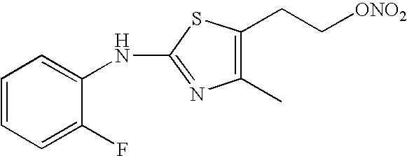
N(C1=NC(C)=C(CC[ONO2])S1)C1=CC=CC=C1F
